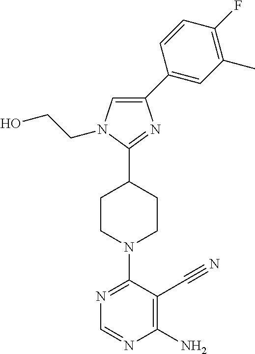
N1=C(N2CCC(C3=NC(C4=CC(C)=C(F)C=C4)=CN3CCO)CC2)C(C#N)=C(N)N=C1
